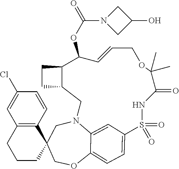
C1C2(COC3=CC=C4C=C3N1CC1C(C(OC(N3CC(O)C3)=O)C=CCOC(C)(C)C(=O)NS4(=O)=O)CC1)CCCC1=C2C=CC(Cl)=C1
